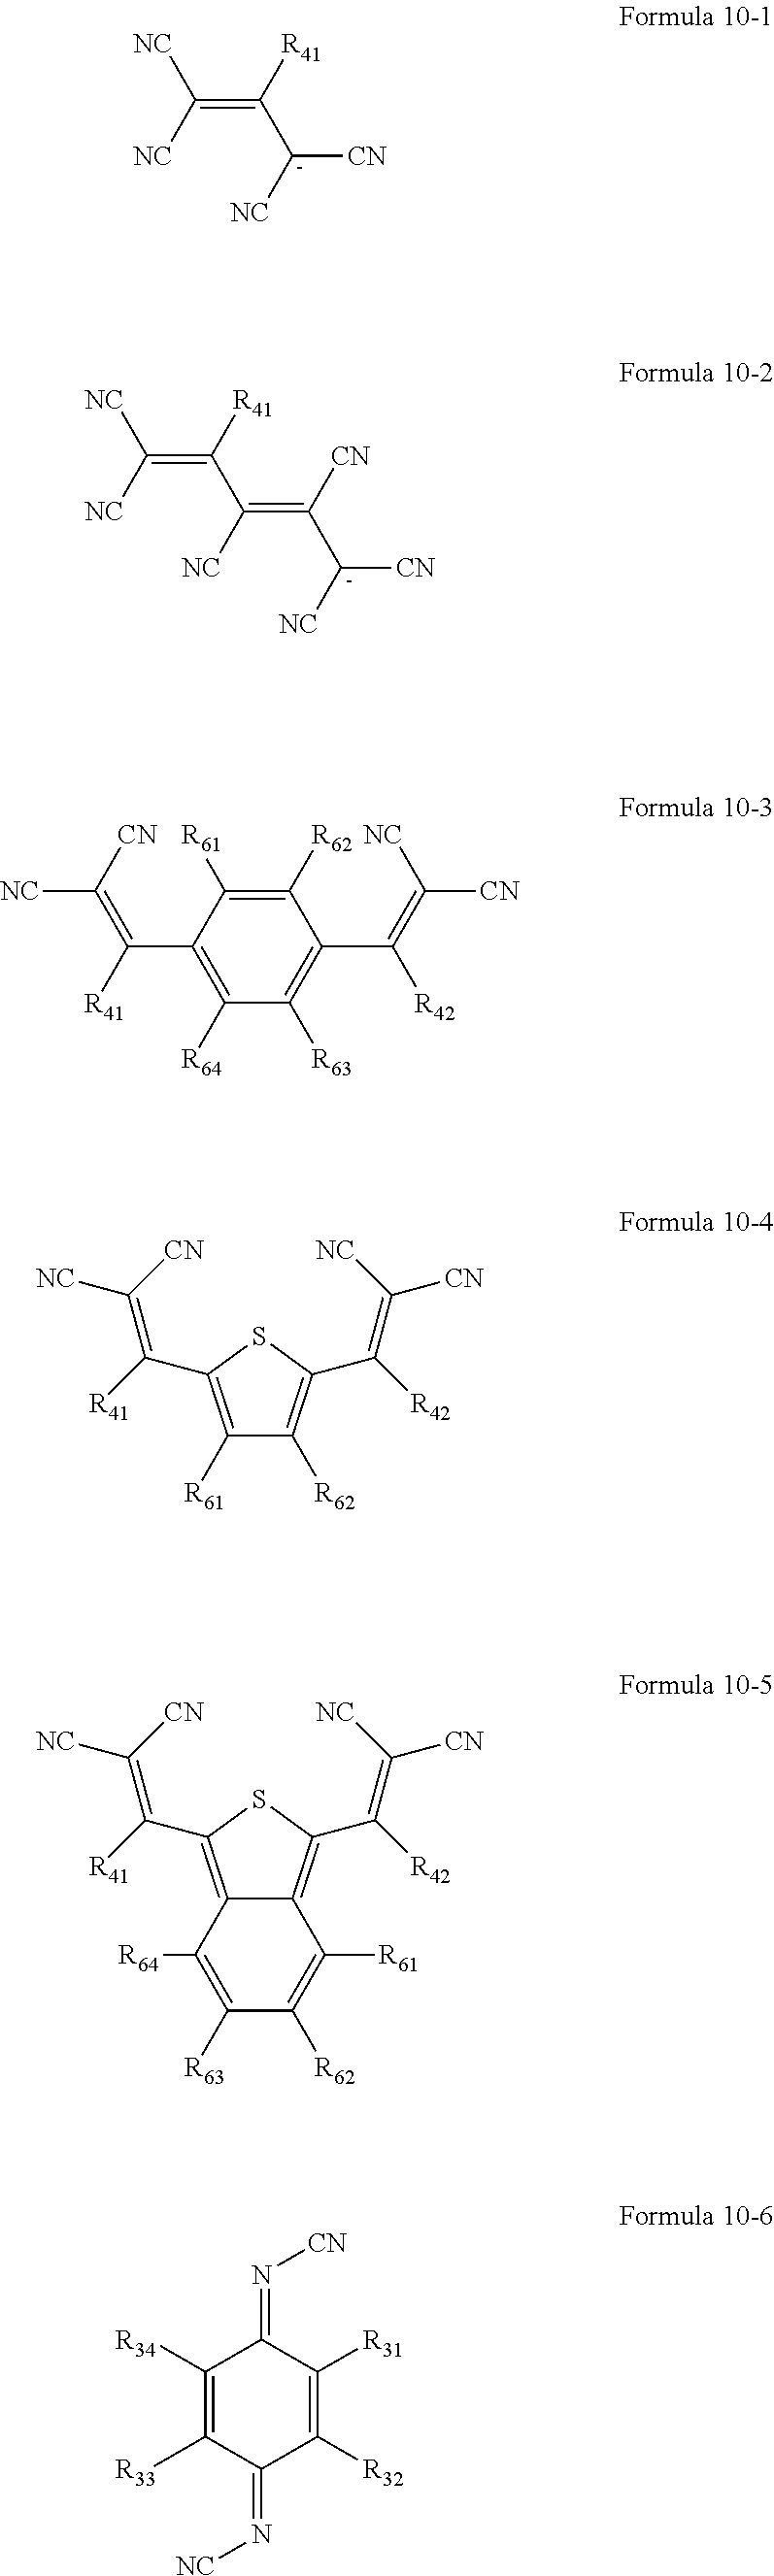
C(=C([R41])[C-]([NC])[CN])([NC])[NC].C(=C([R41])C([NC])=C([CN])[C-]([NC])[CN])([NC])[NC].[NC]C([CN])=C([R41])C1=C([R64])C([R63])=C(C(=C([NC])[CN])[R42])C([R62])=C1[R61].C1([R61])=C(C([R41])=C([CN])[NC])SC(C([R42])=C([NC])[CN])=C1[R62].C12=C(C([R41])=C([CN])[NC])SC(C([R42])=C([NC])[CN])=C1C([R61])=C([R62])C([R63])=C2[R64].C1([R34])=C([R33])C(=N[NC])C([R32])=C([R31])C1=N[CN]
